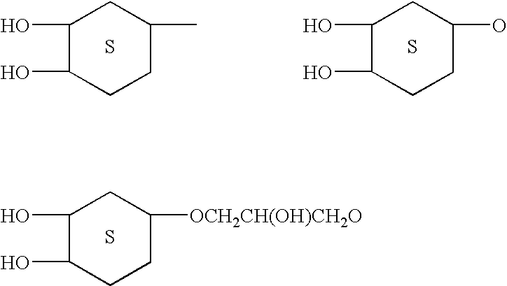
C1(O)C(O)CCC([OCH2CH(OH)CH2O])C1.S.C1(O)C(O)CCC(C)C1.S.C1(O)C(O)CCC(O)C1.S
